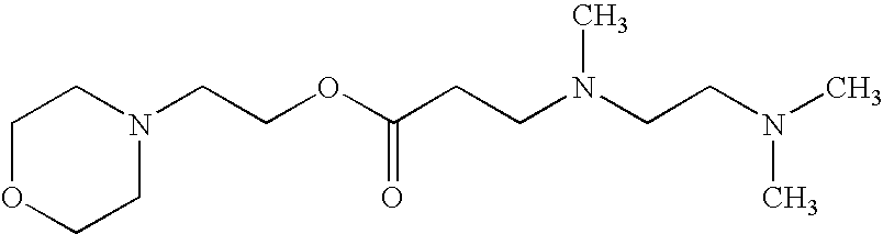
N1(CCOC(CCN(CCN(C)C)C)=O)CCOCC1
